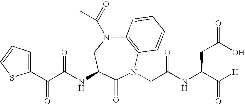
C12=C(N(CC(NC(C([H])=O)CC(=O)O)=O)C(=O)C(NC(C(C3=CC=CS3)=O)=O)CN1C(=O)C)C=CC=C2
